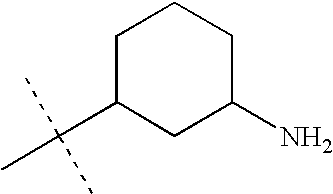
C1C(C(C)(C)C)CC(N)CC1
